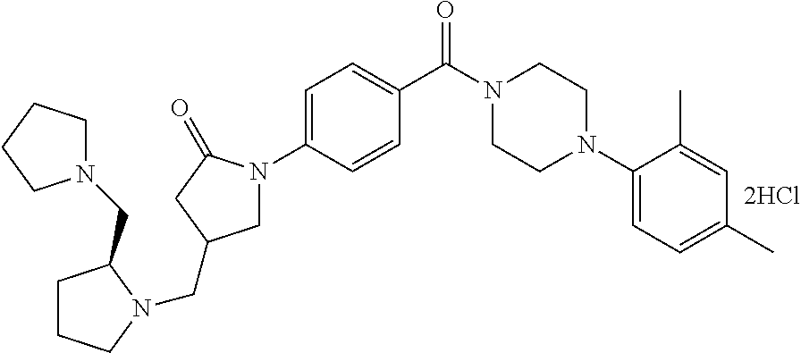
C1=C(N2CC(CN3CCCC3CN3CCCC3)CC2=O)C=CC(C(N2CCN(C3=CC=C(C)C=C3C)CC2)=O)=C1
